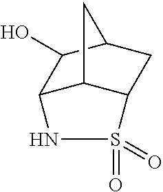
C12C3C(CC(C1O)C3)S(=O)(=O)N2
